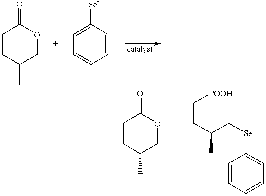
C1CC(C)COC1=O.C1=C([Se])C=CC=C1.C1CC(C)COC1=O.C1=CC=CC=C1[Se]CC(CC[COOH])C
